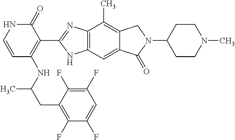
C(C(NC1=C(C2=NC3=C(C=C4C(=C3C)CN(C3CCN(C)CC3)C4=O)N2)C(=O)NC=C1)C)C1=C(F)C(F)=CC(F)=C1F
